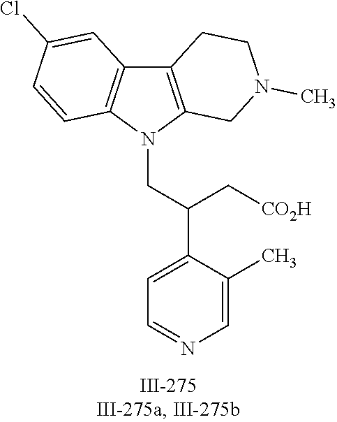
N1(CC(C2=CC=NC=C2C)C[CO2H])C2=C(C3=C1C=CC(Cl)=C3)CCN(C)C2
